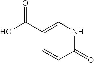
C1(=O)NC=C(C(O)=O)C=C1
